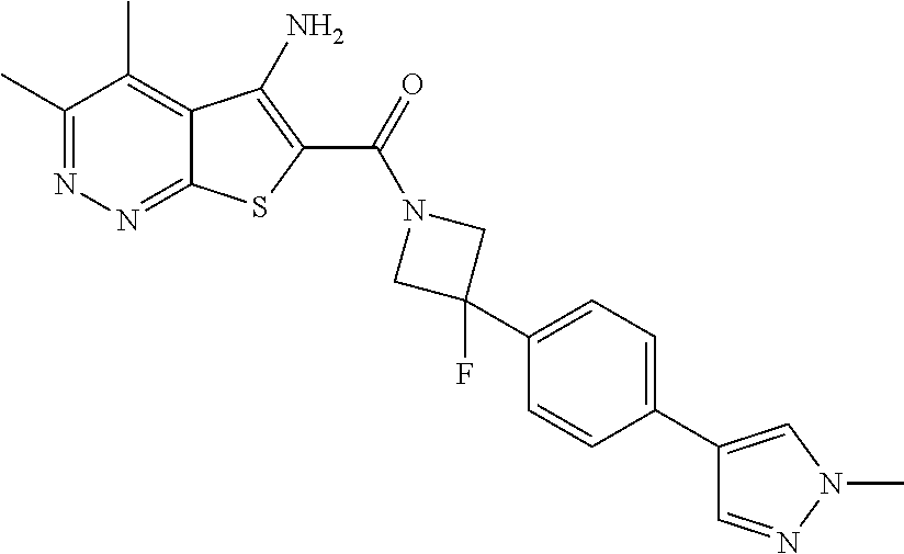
C1(C)=NN=C2C(=C1C)C(N)=C(C(=O)N1CC(F)(C3=CC=C(C4=CN(C)N=C4)C=C3)C1)S2
